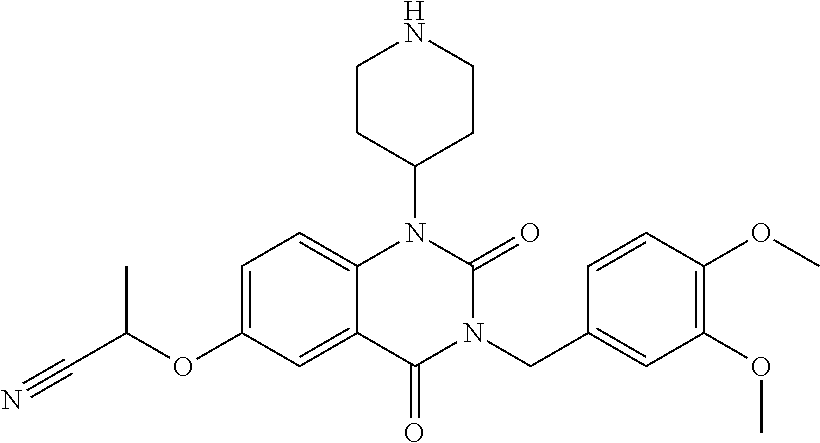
C1=C(OC(C#N)C)C=C2C(=C1)N(C1CCNCC1)C(=O)N(CC1=CC(OC)=C(OC)C=C1)C2=O
